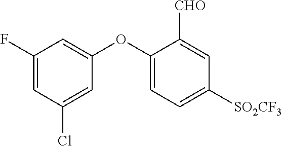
C1(F)=CC(Cl)=CC(OC2=CC=C([SO2CF3])C=C2[CHO])=C1
